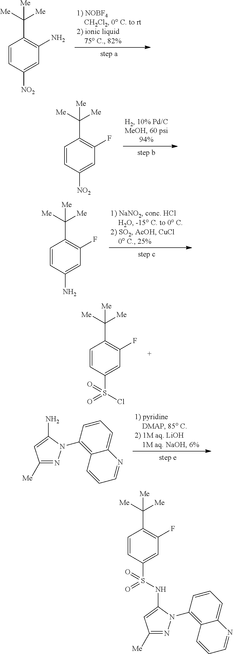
C1=CC([NO2])=CC(N)=C1C([Me])([Me])[Me].C1=CC([NO2])=CC(F)=C1C([Me])([Me])[Me].C1=CC(N)=CC(F)=C1C([Me])([Me])[Me].C1=CC(S(Cl)(=O)=O)=CC(F)=C1C([Me])([Me])[Me].C1([Me])=NN(C2=C3C(=CC=C2)N=CC=C3)C(N)=C1.C1([Me])=NN(C2=C3C(=CC=C2)N=CC=C3)C(NS(C2=CC(F)=C(C([Me])([Me])[Me])C=C2)(=O)=O)=C1
